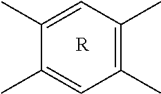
C1(C)=CC(C)=C(C)C=C1C.[R]
